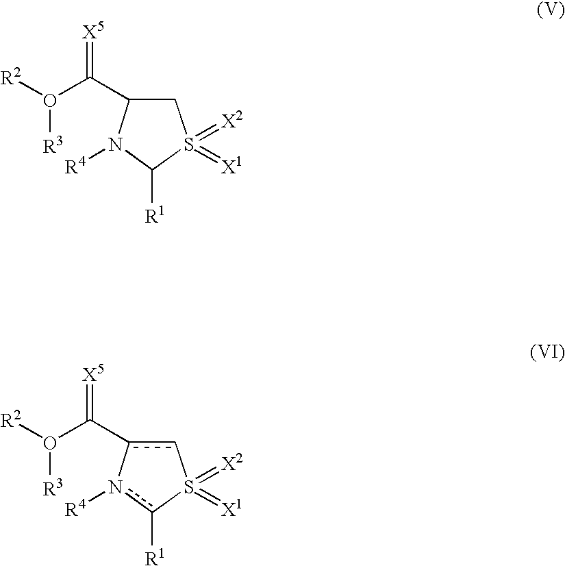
c1c(C(O([R2])[R3])=[X5])-n([R4])c([R1])S1(=[X2])=[X1].C1C(C(O([R2])[R3])=[X5])N([R4])C([R1])S1(=[X2])=[X1]
